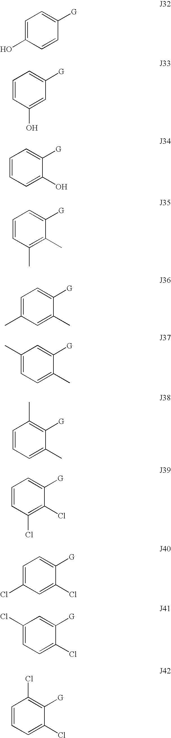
C1=CC([G])=CC=C1O.C1(O)=CC([G])=CC=C1.C1=C(O)C([G])=CC=C1.C1(C)=C(C)C([G])=CC=C1.C1=C(C)C([G])=CC=C1C.C1=C(C)C([G])=CC(C)=C1.C1=C(C)C([G])=C(C)C=C1.C1(Cl)=C(Cl)C([G])=CC=C1.C1=C(Cl)C([G])=CC=C1Cl.C1=C(Cl)C([G])=CC(Cl)=C1.C1=C(Cl)C([G])=C(Cl)C=C1
